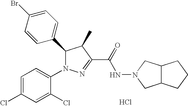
C1=C(Br)C=CC(C2N(C3=CC=C(Cl)C=C3Cl)N=C(C(=O)NN3CC4C(C3)CCC4)C2C)=C1.Cl
